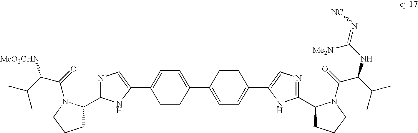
C1=CC(C2=CC=C(C3=CN=C(C4CCCN4C(=O)C(C(C)C)NC(=N[NC])[Me2N])N3)C=C2)=CC=C1C1=CN=C(C2CCCN2C(=O)C(C(C)C)[MeO2CHN])N1
